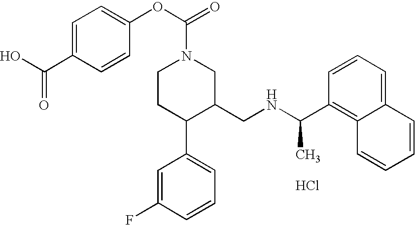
C1(C(NCC2CN(C(OC3=CC=C(C(O)=O)C=C3)=O)CCC2C2=CC=CC(F)=C2)C)=C2C(=CC=C1)C=CC=C2.Cl
